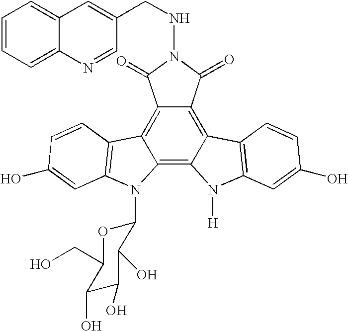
C12=C3C(=C4C(=C1C(=O)N(NCC1=CC5=CC=CC=C5N=C1)C2=O)C1=C(N4[H])C=C(O)C=C1)N(C1OC(CO)C(O)C(O)C1O)C1=C3C=CC(O)=C1
